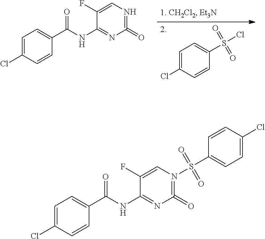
C1=C(Cl)C=CC(S(Cl)(=O)=O)=C1.C1=C(Cl)C=CC(C(NC2=NC(=O)=NC=C2F)=O)=C1.C1=C(Cl)C=CC(C(NC2=NC(=O)=N(S(C3=CC=C(Cl)C=C3)(=O)=O)C=C2F)=O)=C1
